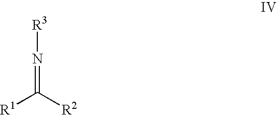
[R1]C([R2])=N[R3]
